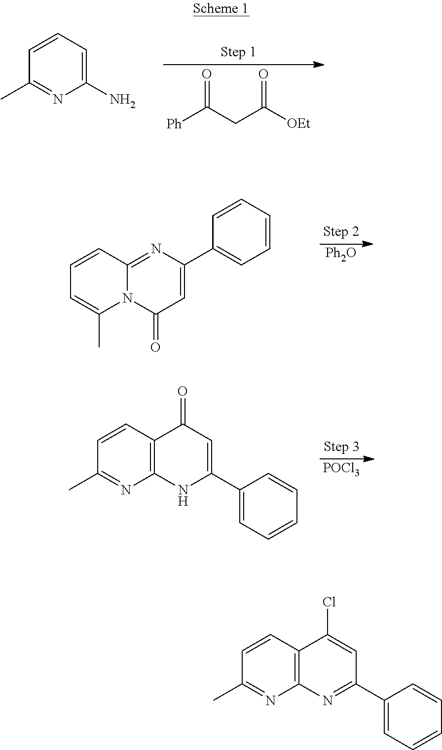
C1(N)=CC=CC(C)=N1.[Ph]C(CC([OEt])=O)=O.C1=CC2=NC(C3=CC=CC=C3)=CC(=O)N2C(C)=C1.[Ph2O].C12=C(C=CC(C)=N1)C(=O)C=C(C1=CC=CC=C1)N2.[POCl3].C12=C(C=CC(C)=N1)C(Cl)=CC(C1=CC=CC=C1)=N2
